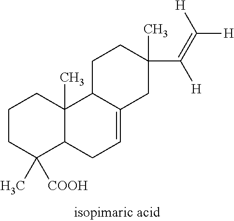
C1CC(C)([COOH])C2C(C)(C1)C1C(=CC2)CC(C)(C(=C([H])[H])[H])CC1
